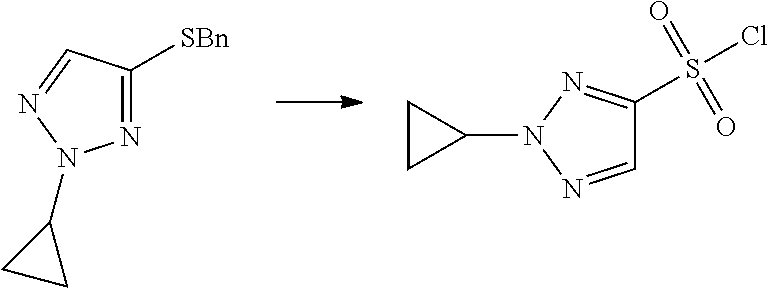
N1(C2CC2)N=CC(S(Cl)(=O)=O)=N1.N1=CC([SBn])=NN1C1CC1
